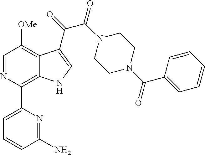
C1=NC(C2=CC=CC(N)=N2)=C2C(=C1[OMe])C(C(=O)C(N1CCN(C(C3=CC=CC=C3)=O)CC1)=O)=CN2
